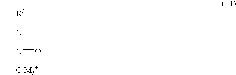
CC(C)([R3])C([O-M3+])=O
